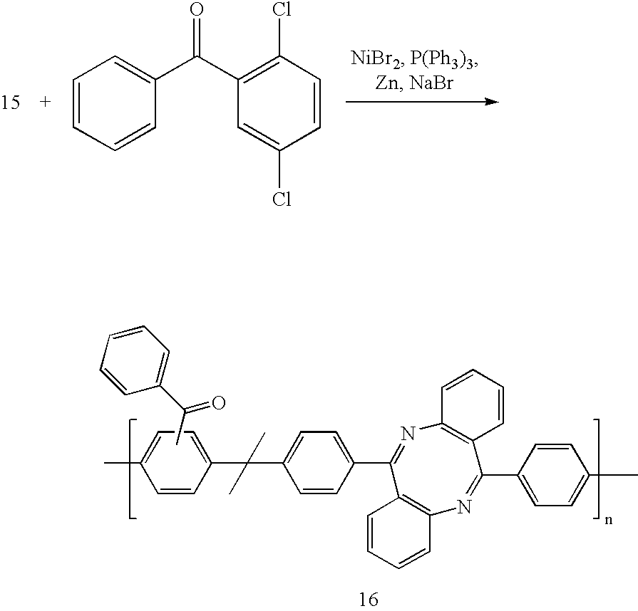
C1=CC=CC2=C1N=C(C1=CC=C(C(C)(C)C3=CC=C(C)C=C3)C=C1)C1=C(N=C2C2=CC=C(C)C=C2)C=CC=C1.CC(C1=CC=CC=C1)=O.C1=CC=CC(C(C2=C(Cl)C=CC(Cl)=C2)=O)=C1
